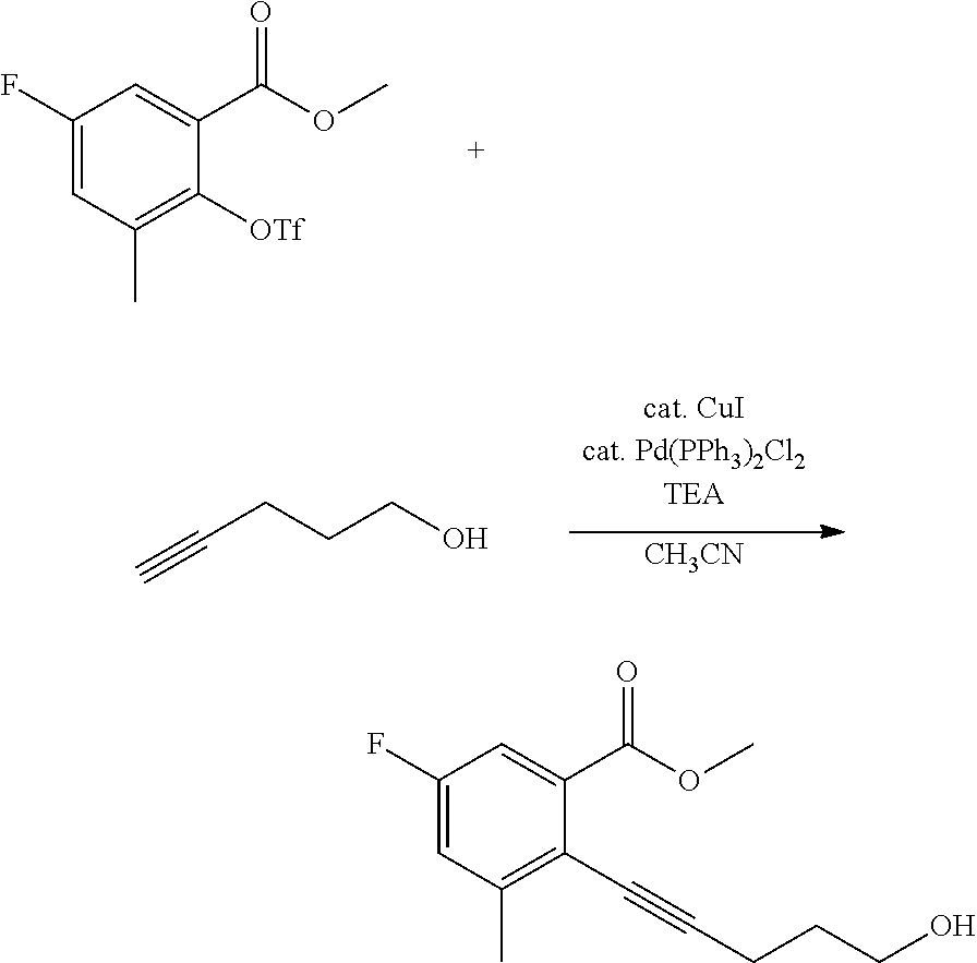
C1(F)=CC(C)=C([OTf])C(C(OC)=O)=C1.C(CCCO)#C.[CH3CN].C1(F)=CC(C)=C(C#CCCCO)C(C(OC)=O)=C1
